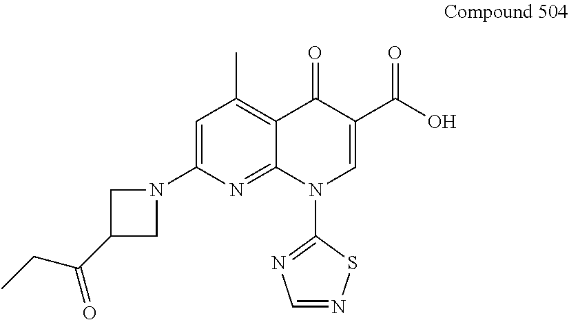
C1=C(N2CC(C(CC)=O)C2)N=C2C(=C1C)C(=O)C(C(O)=O)=CN2C1=NC=NS1
